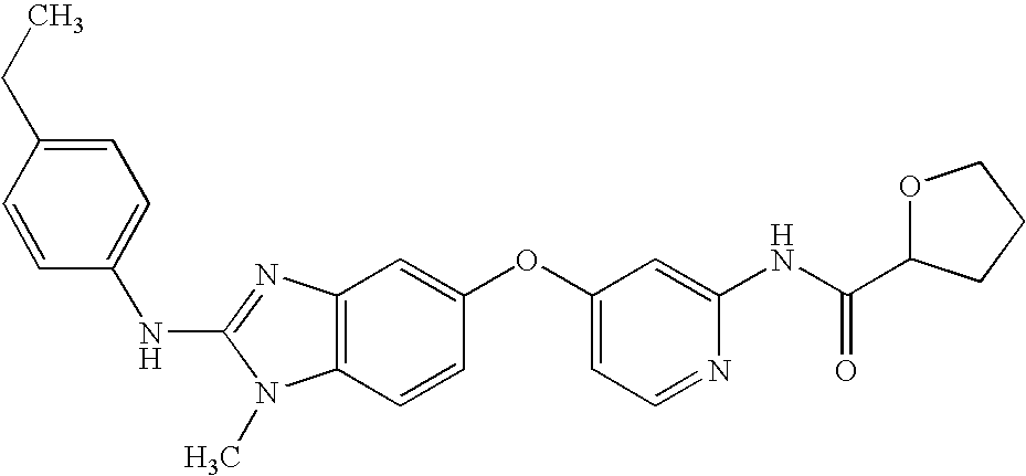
N(C1=NC2=C(N1C)C=CC(OC1=CC=NC(NC(C3OCCC3)=O)=C1)=C2)C1=CC=C(CC)C=C1
